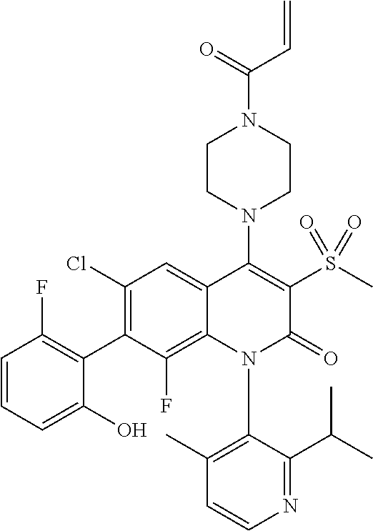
C1=CN=C(C(C)C)C(N2C(=O)C(S(C)(=O)=O)=C(N3CCN(C(C=C)=O)CC3)C3=CC(Cl)=C(C4=C(F)C=CC=C4O)C(F)=C23)=C1C
